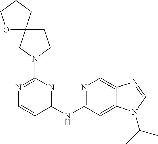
C1=CC(NC2=NC=C3C(=C2)N(C(C)C)C=N3)=NC(N2CCC3(C2)CCCO3)=N1
